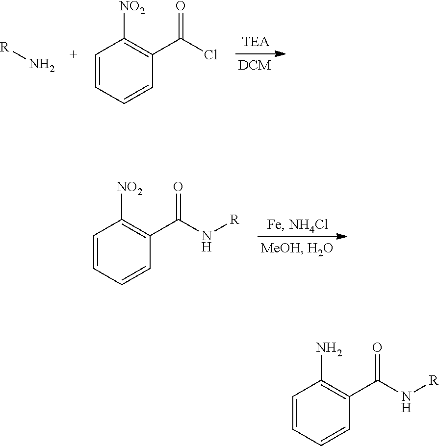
C1(C(N[R])=O)=C(N)C=CC=C1.[DCM].C1(C(Cl)=O)=C([NO2])C=CC=C1.N[R].C1(C(N[R])=O)=C([NO2])C=CC=C1
